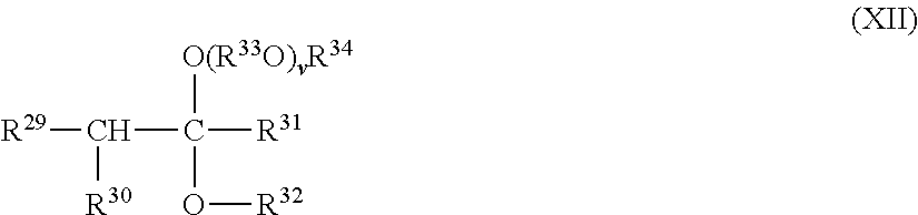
[R29]C([R30])C([R31])(O[R32])[O(R33O)vR34]
